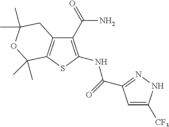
C1(C(N)=O)=C(NC(=O)C2=NNC([CF3])=C2)SC2=C1CC(C)(C)OC2(C)C
